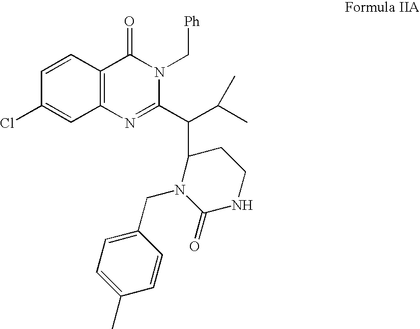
C1=CC2=C(C=C1Cl)N=C(C(C1N(CC3=CC=C(C)C=C3)C(=O)NCC1)C(C)C)N(C[Ph])C2=O
